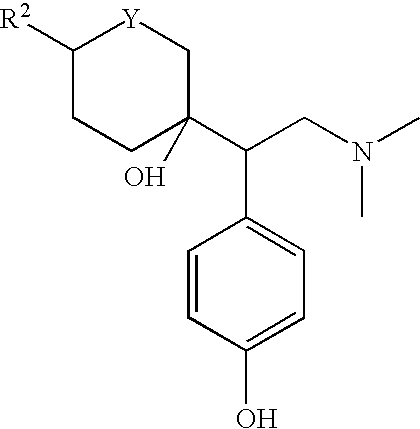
C1([R2])CCC(C(CN(C)C)C2=CC=C(O)C=C2)(O)C[Y]1
